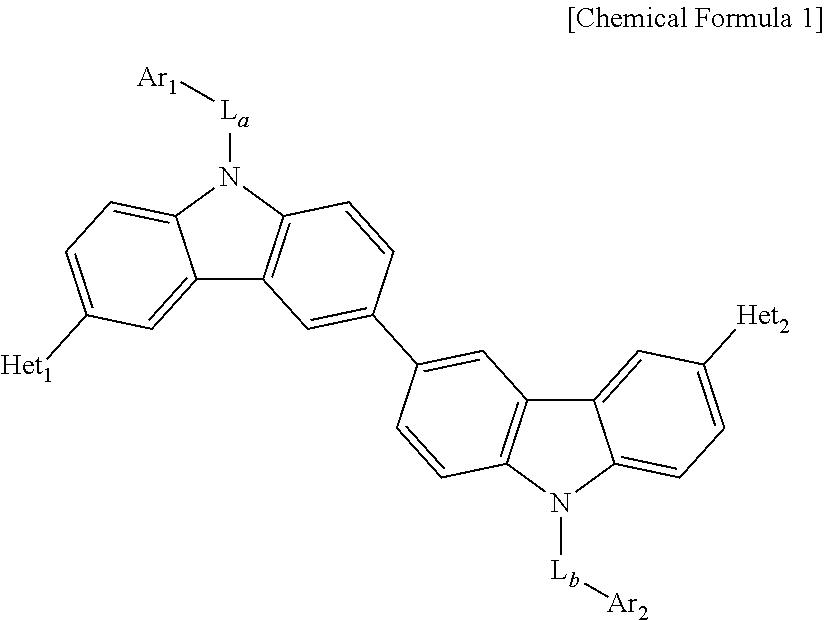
C12=CC([Het1])=CC=C1N([La][Ar1])C1=C2C=C(C2=CC3=C(N([Lb][Ar2])C4=CC=C([Het2])C=C34)C=C2)C=C1
